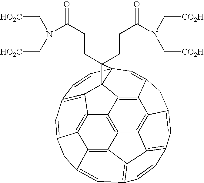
C12=C3C4=C5C6=C1C1=C7C=C6CC5=CC5=C4C4=C(C=C6C(=C34)C3=C2C12C(C=C3C6)(C=C7)C2(CCC(N(C[CO2H])C[CO2H])=O)CCC(N(C[HO2C])C[HO2C])=O)C=C5
